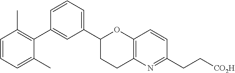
C1=CC=C(C)C(C2=CC(C3CCC4=C(O3)C=CC(CC[CO2H])=N4)=CC=C2)=C1C
